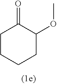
C1CCCC(OC)C1=O
